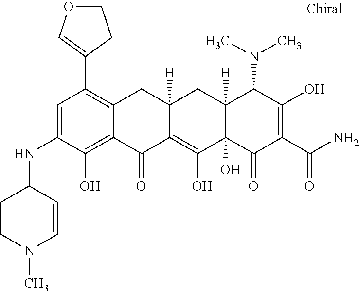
C1=C(NC2CCN(C)C=C2)C(O)=C2C(=C1C1=COCC1)CC1([H])C(=C(O)C3(O)C([H])(C1)C(N(C)C)C(O)=C(C(N)=O)C3=O)C2=O
